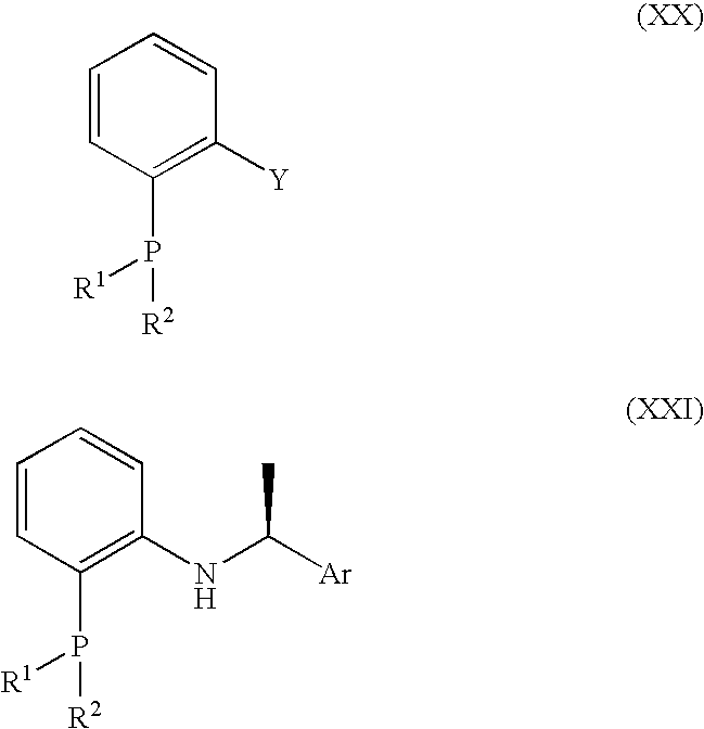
C1=CC(P([R2])[R1])=C([Y])C=C1.C1=CC(P([R2])[R1])=C(NC([Ar])C)C=C1
